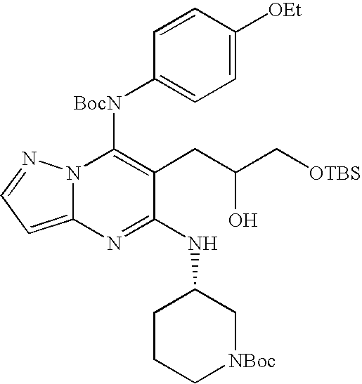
N12C(=CC=N1)N=C(NC1CCC[NBoc]C1)C(CC(C[OTBS])O)=C2[BocN]C1=CC=C([OEt])C=C1
